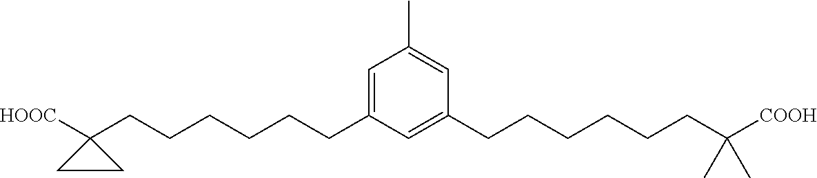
C1=C(CCCCCCC2([HOOC])CC2)C=C(CCCCCCC(C)(C)[COOH])C=C1C
